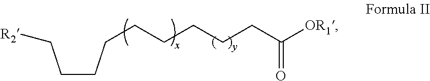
C(CCCCCCCC([OR1])=O)C[R2]
